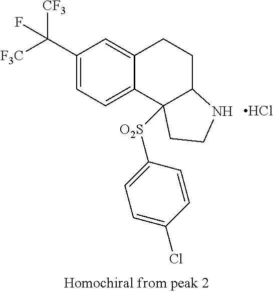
C1(C([CF3])([F3C])F)=CC=C2C(=C1)CCC1C2([O2S]C2=CC=C(Cl)C=C2)CCN1.Cl
